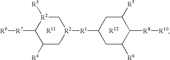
[R12].[R2]1([R3])C([R7][R9])C([R4])C[R2]([R1]C2CC([R6])C([R8][R10])C([R5])C2)C1.[R11]
